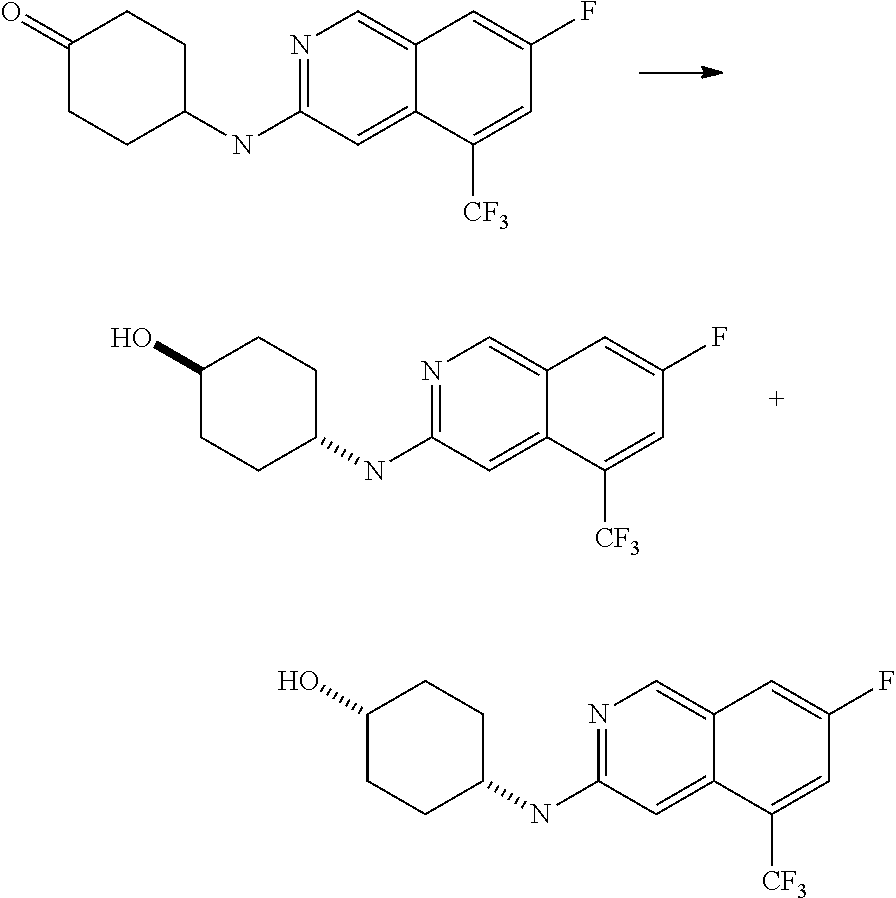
N1=C(NC2CCC(=O)CC2)C=C2C(=C1)C=C(F)C=C2[CF3].N1=C(NC2CCC(O)CC2)C=C2C(=C1)C=C(F)C=C2[CF3].N1=C(NC2CCC(O)CC2)C=C2C(=C1)C=C(F)C=C2[CF3]
